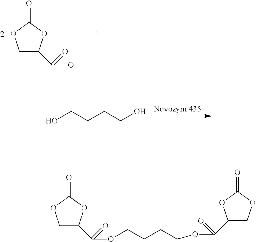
C1C(C(OC)=O)OC(=O)O1.OCCCCO.C1C(C(OCCCCOC(C2COC(=O)O2)=O)=O)OC(=O)O1
